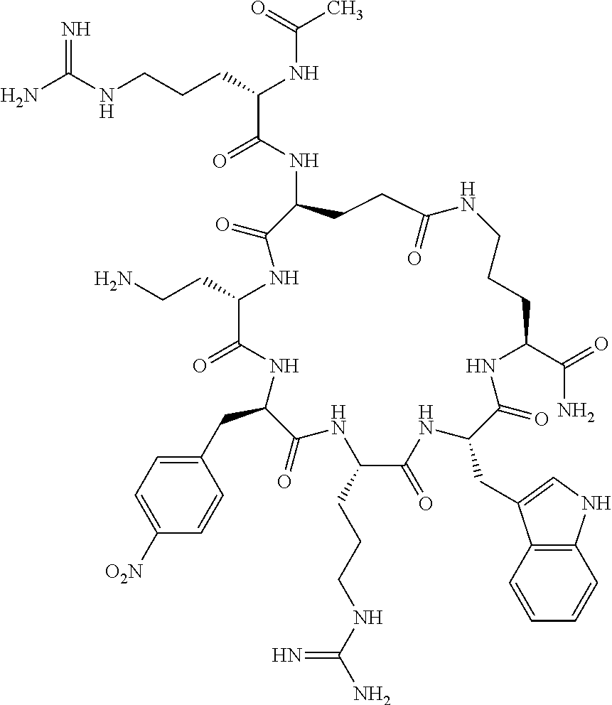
NC(NCCCC(NC(C)=O)C(=O)NC1CCC(=O)NCCCC(C(=O)N)NC(=O)C(CC2=CNC3=C2C=CC=C3)NC(=O)C(CCCNC(N)=N)NC(=O)C(CC2=CC=C([O2N])C=C2)NC(=O)C(CCN)NC1=O)=N
